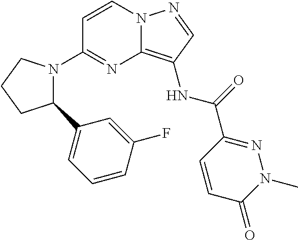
C1=CN2C(=C(NC(=O)C3=NN(C)C(=O)C=C3)C=N2)N=C1N1C(C2=CC=CC(F)=C2)CCC1
